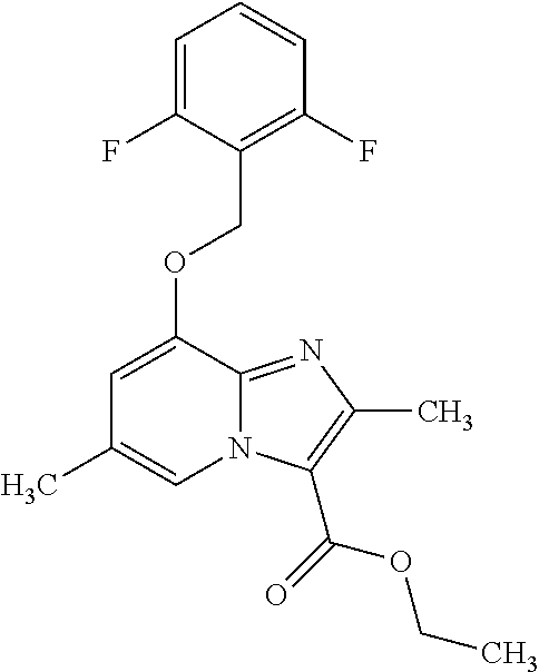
C1=C(F)C(COC2=CC(C)=CN3C2=NC(C)=C3C(=O)OCC)=C(F)C=C1
